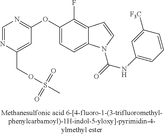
C1=C(OC2=NC=NC(COS(C)(=O)=O)=C2)C(F)=C2C(=C1)N(C(=O)NC1=CC=CC([F3C])=C1)C=C2
